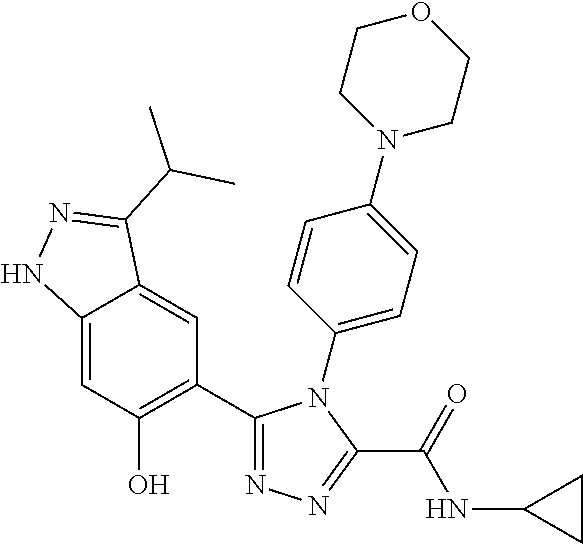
C12=CC(O)=C(C3=NN=C(C(=O)NC4CC4)N3C3=CC=C(N4CCOCC4)C=C3)C=C1C(C(C)C)=NN2
